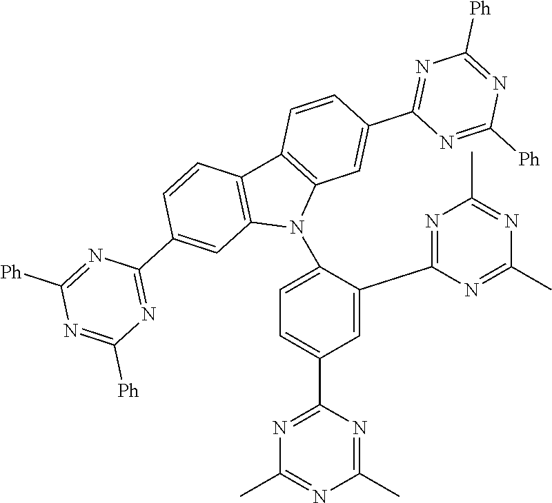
C1=C(C2=NC(C)=NC(C)=N2)C(N2C3=C(C4=C2C=C(C2=NC([Ph])=NC([Ph])=N2)C=C4)C=CC(C2=NC([Ph])=NC([Ph])=N2)=C3)=CC=C1C1=NC(C)=NC(C)=N1
